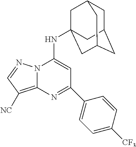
C1C2CC3CC(NC4=CC(C5=CC=C([CF3])C=C5)=NC5=C([NC])C=NN45)(CC1C3)C2
